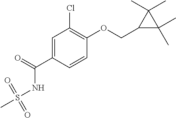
C1=CC(C(=O)NS(C)(=O)=O)=CC(Cl)=C1OCC1C(C)(C)C1(C)C
